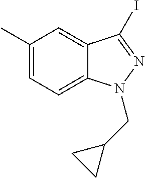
C1(CN2C3=CC=C(C)C=C3C(I)=N2)CC1
